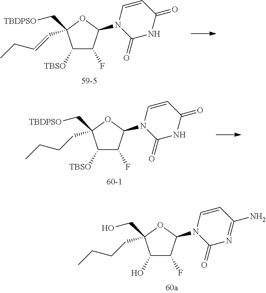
C1([TBSO])C(F)C(N2C(=O)NC(=O)C=C2)OC1(C[TBDPSO])C=CCC.C1([TBSO])C(F)C(N2C(=O)NC(=O)C=C2)OC1(C[TBDPSO])CCCC.C1(O)C(F)C(N2C(=O)N=C(N)C=C2)OC1(CO)CCCC
